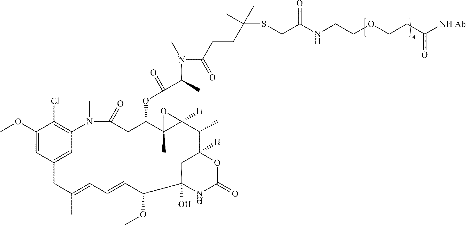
C1(OC)=CC2=CC(=C1Cl)N(C)C(=O)CC(OC(C(N(C(CCC(SCC(NCCOCCC([NH Ab])=O)=O)(C)C)=O)C)C)=O)C1(C)C([H])(C(C)C3([H])CC(O)(C(OC)C=CC=C(C)C2)NC(=O)O3)O1
